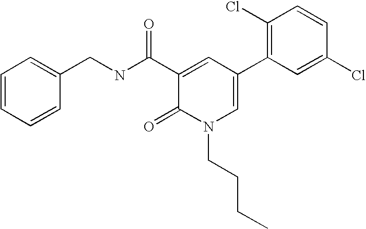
C1=CC=CC(CNC(C2=CC(C3=C(Cl)C=CC(Cl)=C3)=CN(CCCC)C2=O)=O)=C1
